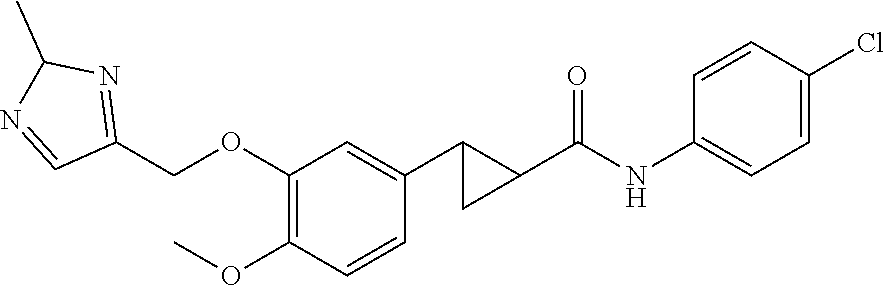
C1(OCC2=NC(C)N=C2)=C(OC)C=CC(C2C(C(NC3=CC=C(Cl)C=C3)=O)C2)=C1
